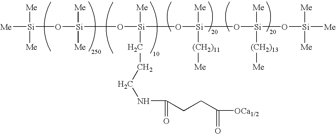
[Me][Si]([Me])([Me])O[Si]([Me])([Me])O[Si]([Me])(O[Si](O[Si](O[Si]([Me])([Me])[Me])([Me])[(CH2)13][Me])([Me])[(CH2)11][Me])CCCNC(=O)CCC([OCa1/2])=O
